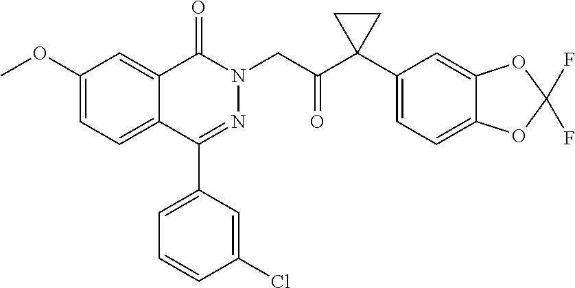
C1(OC)=CC=C2C(=C1)C(=O)N(CC(=O)C1(C3=CC=C4C(=C3)OC(F)(F)O4)CC1)N=C2C1=CC=CC(Cl)=C1
